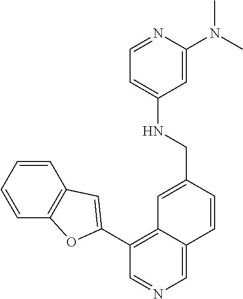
C1=CC=CC2=C1OC(C1=C3C(=CN=C1)C=CC(CNC1=CC=NC(N(C)C)=C1)=C3)=C2
